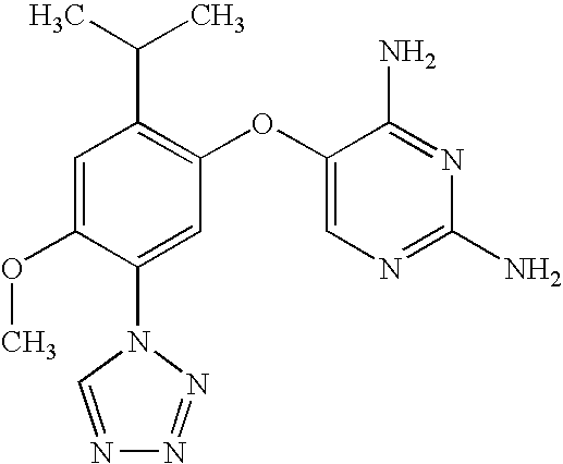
C1=C(OC)C(N2C=NN=N2)=CC(OC2=CN=C(N)N=C2N)=C1C(C)C
